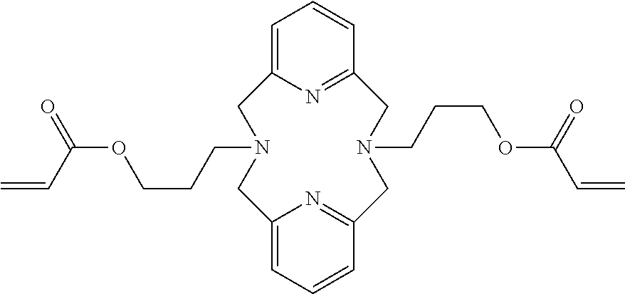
C12=NC(=CC=C1)CN(CCCOC(C=C)=O)CC1=CC=CC(=N1)CN(CCCOC(=O)C=C)C2
